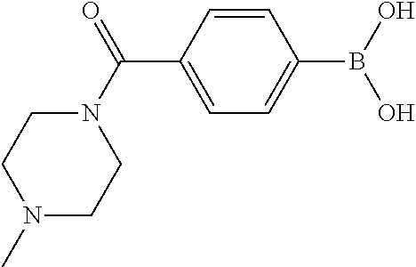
C1=CC(C(N2CCN(C)CC2)=O)=CC=C1B(O)O
